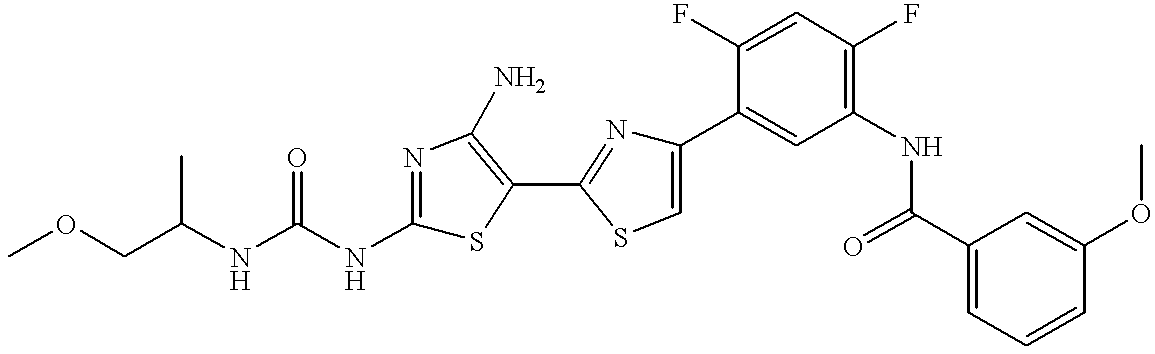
C(C(NC(NC1=NC(N)=C(C2=NC(C3=CC(NC(C4=CC=CC(OC)=C4)=O)=C(F)C=C3F)=CS2)S1)=O)C)OC
